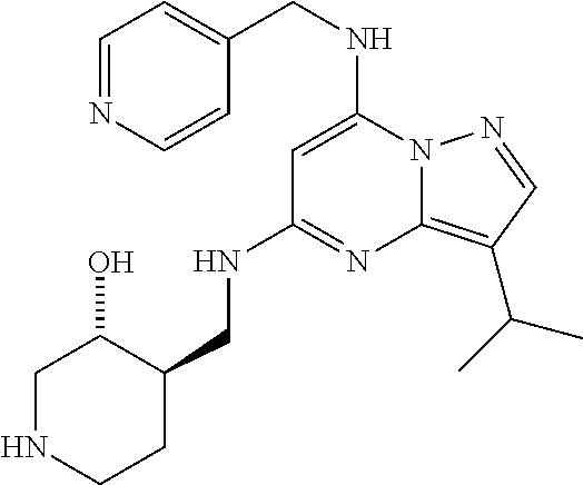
C1=NC=CC(CNC2=CC(NCC3C(O)CNCC3)=NC3=C(C(C)C)C=NN23)=C1
